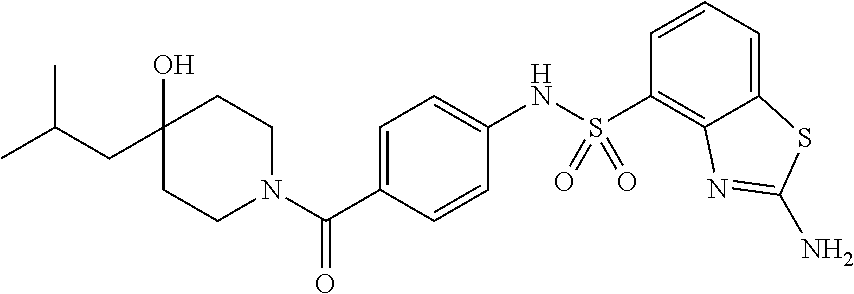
C1=C(C(=O)N2CCC(CC(C)C)(O)CC2)C=CC(NS(C2=C3C(=CC=C2)SC(N)=N3)(=O)=O)=C1
